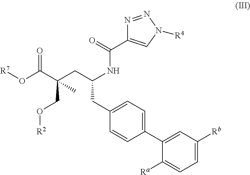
[R7]OC(C(CC(NC(C1=CN([R4])N=N1)=O)CC1=CC=C(C2=CC([Rb])=CC=C2[Ra])C=C1)(CO[R2])C)=O
